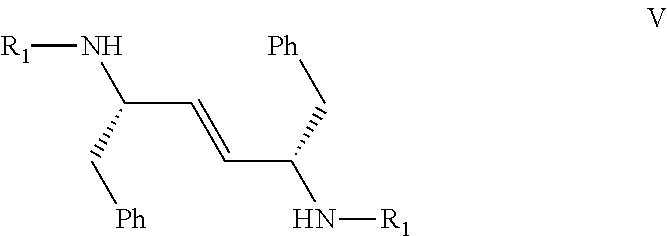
C(C(C[Ph])N[R1])=CC(N[R1])C[Ph]
